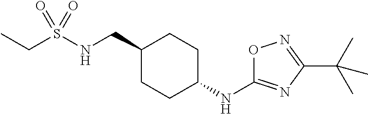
C(S(NCC1CCC(NC2=NC(C(C)(C)C)=NO2)CC1)(=O)=O)C
